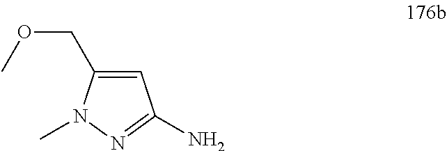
C1=C(COC)N(C)N=C1N
